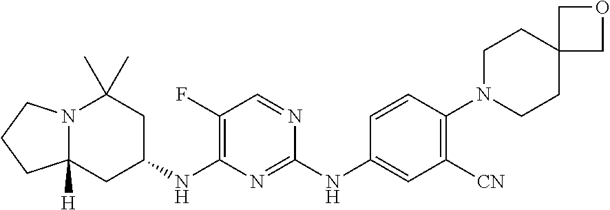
N12C([H])(CC(NC3=C(F)C=NC(NC4=CC([CN])=C(N5CCC6(CC5)COC6)C=C4)=N3)CC1(C)C)CCC2
